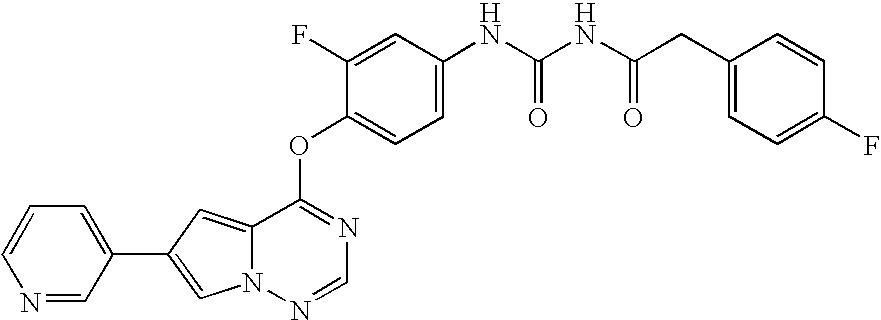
N1=CC(C2=CN3C(=C2)C(OC2=CC=C(NC(NC(CC4=CC=C(F)C=C4)=O)=O)C=C2F)=NC=N3)=CC=C1
